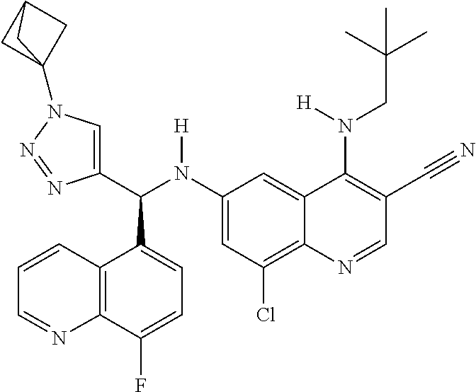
C1(N(C(C2=CN(C34CC(C3)C4)N=N2)C2=CC=C(F)C3=C2C=CC=N3)[H])=CC(Cl)=C2C(=C1)C(N(CC(C)(C)C)[H])=C(C#N)C=N2
